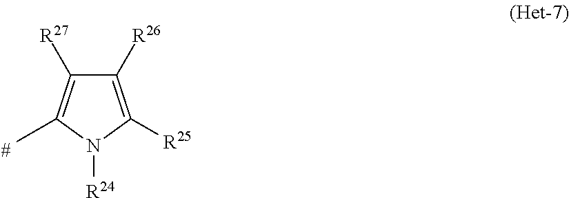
C1([R26])=C([R25])N([R24])C(C)=C1[R27]
